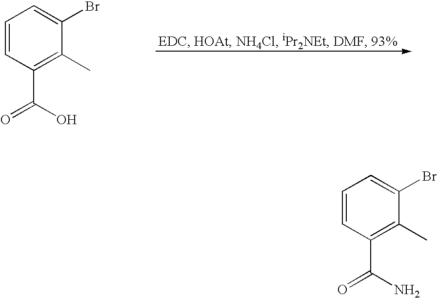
C1=CC(C(=O)O)=C(C)C(Br)=C1.C1=CC(C(=O)N)=C(C)C(Br)=C1
